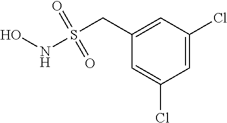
C1(CS(NO)(=O)=O)=CC(Cl)=CC(Cl)=C1
